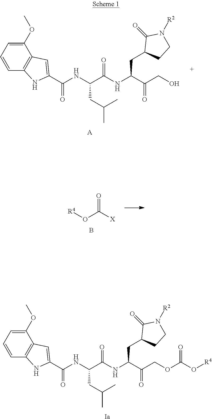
C1(OC)=CC=CC2=C1C=C(C(NC(C(NC(C(CO)=O)CC1CCN([R2])C1=O)=O)CC(C)C)=O)N2.[A].C1(OC)=CC=CC2=C1C=C(C(NC(C(NC(C(COC(O[R4])=O)=O)CC1CCN([R2])C1=O)=O)CC(C)C)=O)N2.[Ia].B.[R4]OC([X])=O
